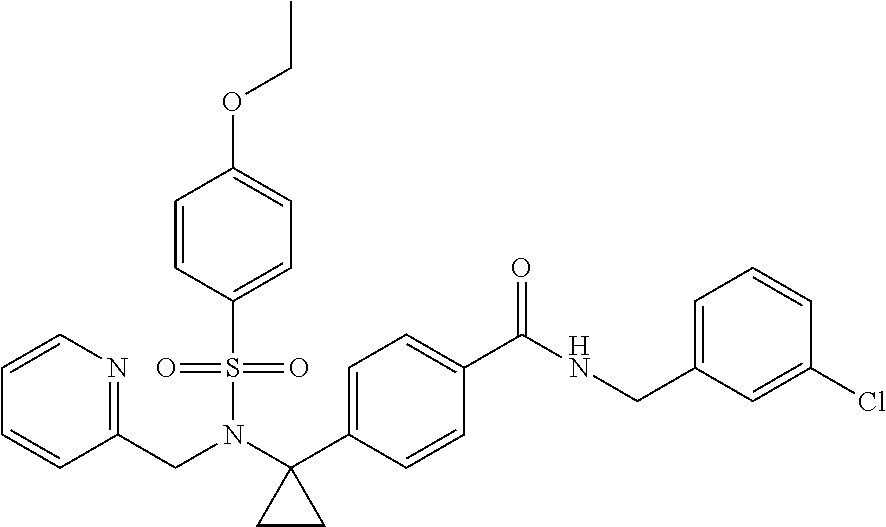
C1=CN=C(CN(C2(C3=CC=C(C(NCC4=CC=CC(Cl)=C4)=O)C=C3)CC2)S(=O)(=O)C2=CC=C(OCC)C=C2)C=C1
